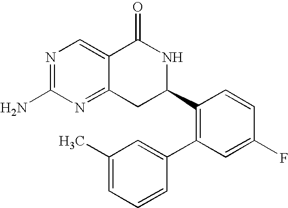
C12=NC(N)=NC=C1C(=O)NC(C1=C(C3=CC(C)=CC=C3)C=C(F)C=C1)C2
